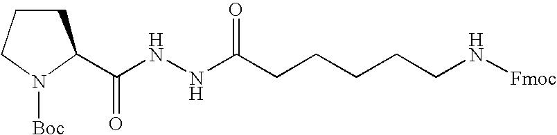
[Fmoc]NCCCCCC(NNC(=O)C1CCCN1[Boc])=O
